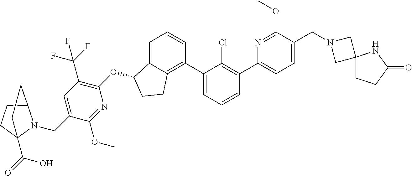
C1=C(C2=C(Cl)C(C3=C4C(=CC=C3)C(OC3=C(C(F)(F)F)C=C(CN5C6CCC5(C(O)=O)CC6)C(OC)=N3)CC4)=CC=C2)N=C(OC)C(CN2CC3(C2)CCC(=O)N3)=C1
